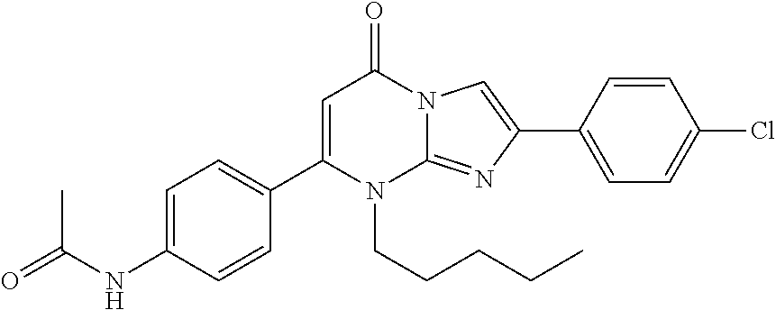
C1(C2=CC=C(NC(=O)C)C=C2)=CC(=O)N2C(=NC(C3=CC=C(Cl)C=C3)=C2)N1CCCCC
